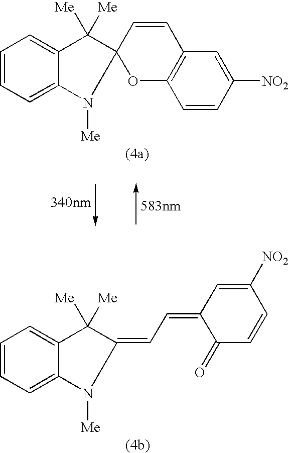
C12(C([Me])([Me])C3=CC=CC=C3N1[Me])OC1=C(C=C2)C=C([NO2])C=C1.C1(=CC=C2C(=O)C=CC([NO2])=C2)C([Me])([Me])C2=CC=CC=C2N1[Me]
